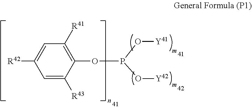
C1=C([R43])C(OP(O[Y41])O[Y42])=C([R41])C=C1[R42]
